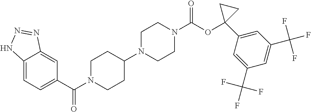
C12=CC=C(C(N3CCC(N4CCN(C(OC5(C6=CC(C(F)(F)F)=CC(C(F)(F)F)=C6)CC5)=O)CC4)CC3)=O)C=C1N=NN2
